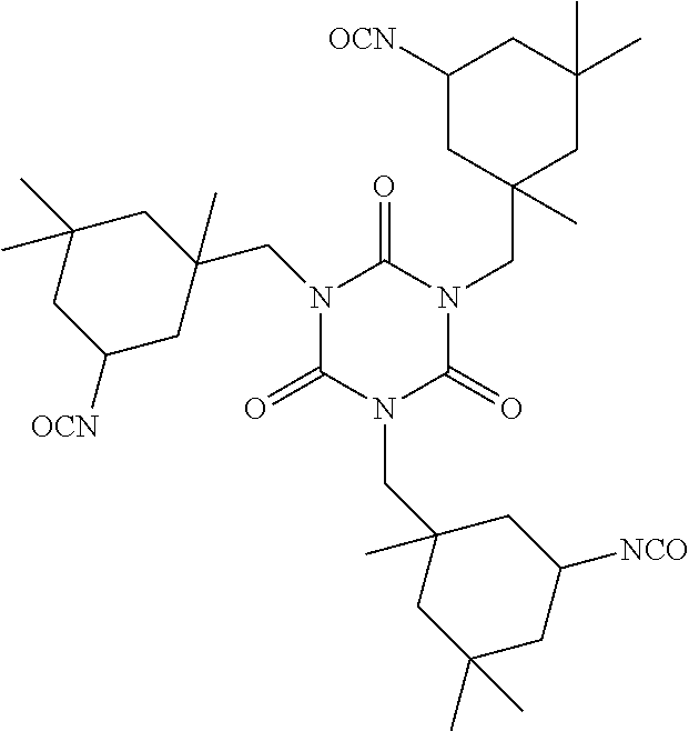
C1(=O)N(CC2(C)CC([NCO])CC(C)(C)C2)C(=O)N(CC2(C)CC(C)(C)CC([OCN])C2)C(=O)N1CC1(C)CC([OCN])CC(C)(C)C1
